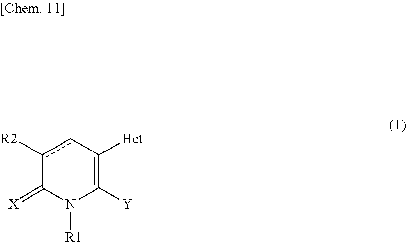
c1([R2])cC([Het])=C([Y])N([R1])C1=[X]
